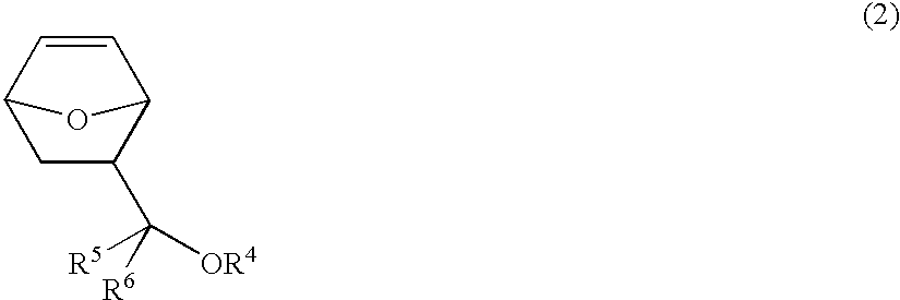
C1=CC2C(C([R6])([R5])[OR4])CC1O2
